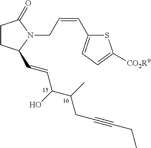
C1CC(C=CC(C(C)CC#CCC)O)N(CC=CC2=CC=C([CO2R9])S2)C1=O
